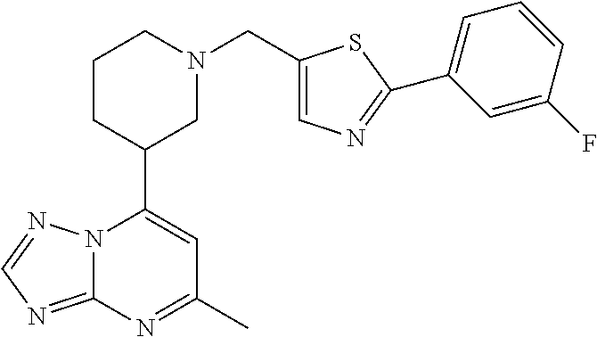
N12C(=NC=N1)N=C(C)C=C2C1CN(CC2=CN=C(C3=CC=CC(F)=C3)S2)CCC1
